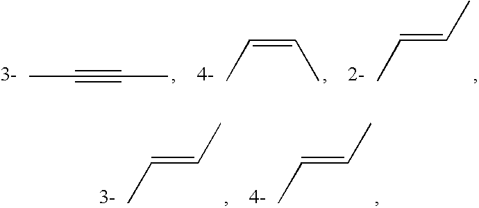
CC#CC.CC=CC.CC=CC.CC=CC.CC=CC
